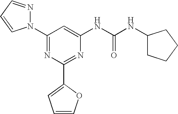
C1(N2N=CC=C2)=NC(C2=CC=CO2)=NC(NC(NC2CCCC2)=O)=C1
